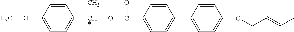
C1=C(OC)C=CC([CH*](OC(=O)C2=CC=C(C3=CC=C(OCC=CC)C=C3)C=C2)C)=C1
